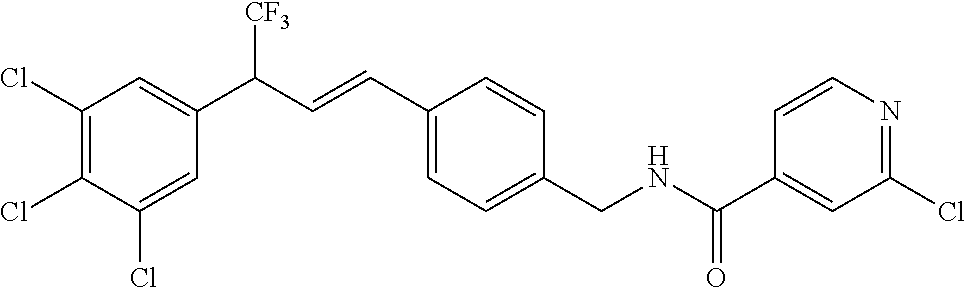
C1(Cl)=C(Cl)C(Cl)=CC(C(C=CC2=CC=C(CNC(C3=CC(Cl)=NC=C3)=O)C=C2)[CF3])=C1
